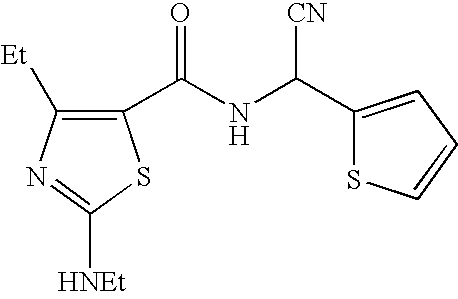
C1([Et])=C(C(NC(C2=CC=CS2)[CN])=O)SC([HNEt])=N1
